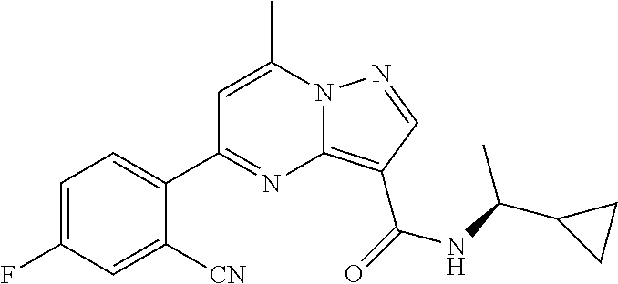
C1=C(C)N2C(=C(C(=O)NC(C3CC3)C)C=N2)N=C1C1=CC=C(F)C=C1[CN]
